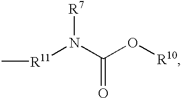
N(C(=O)O[R10])([R11]C)[R7]
